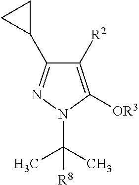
C1([R2])=C([OR3])N(C(C)(C)[R8])N=C1C1CC1
